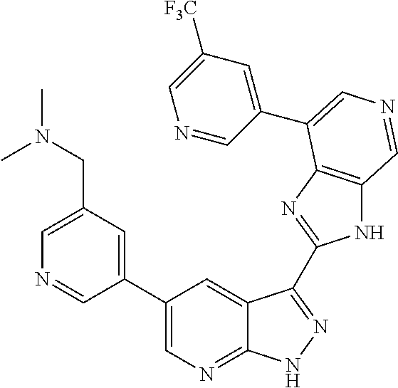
C1=C(CN(C)C)C=C(C2=CN=C3C(=C2)C(C2=NC4=C(N2)C=NC=C4C2=CC([F3C])=CN=C2)=NN3)C=N1
